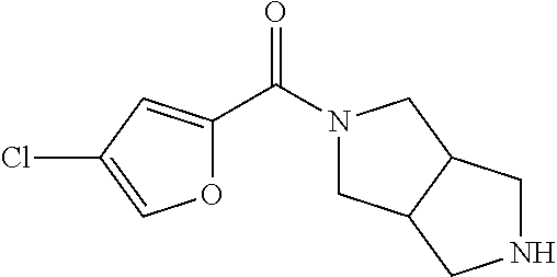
N1(C(C2=CC(Cl)=CO2)=O)CC2C(C1)CNC2
